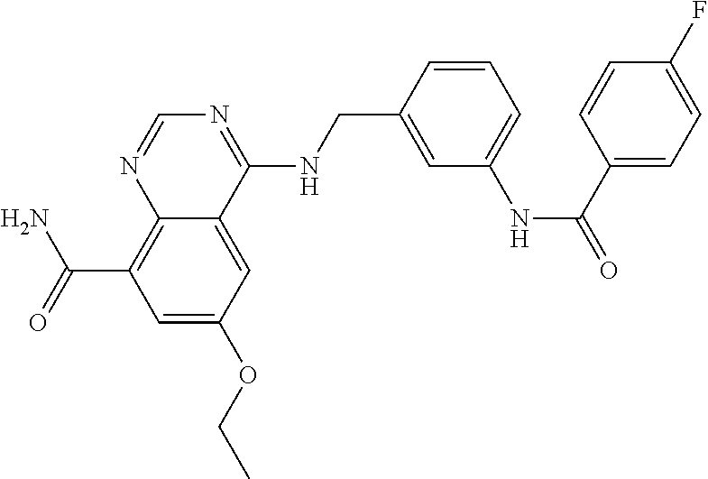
C(C1=C2N=CN=C(NCC3=CC(NC(=O)C4=CC=C(F)C=C4)=CC=C3)C2=CC(OCC)=C1)(N)=O
